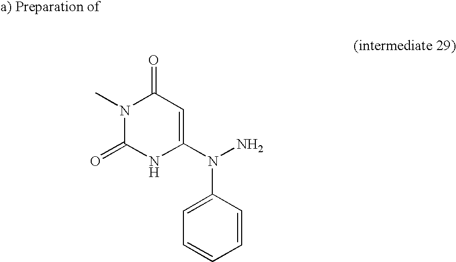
C1(=O)N(C)C(=O)NC(N(C2=CC=CC=C2)N)=C1
